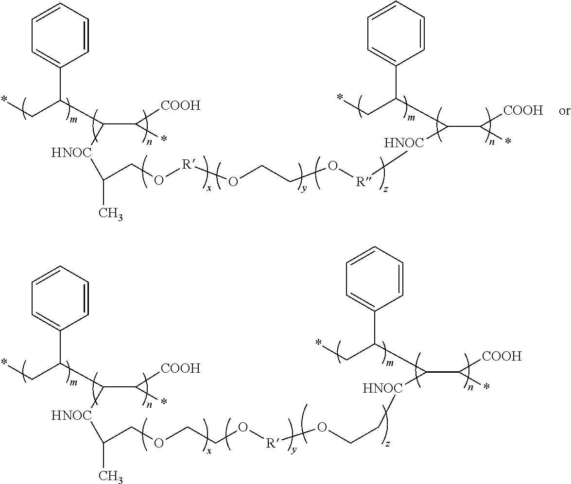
C1=CC=CC=C1C(C(C([COOH])*)[HNOC]C(CO[R]OCCO[R][HNOC]C(C([COOH])*)C(C*)C1=CC=CC=C1)C)C*.C1=CC=CC=C1C(C(C([COOH])*)[HNOC]C(COCCO[R]OCC[HNOC]C(C([COOH])*)C(C*)C1=CC=CC=C1)C)C*
